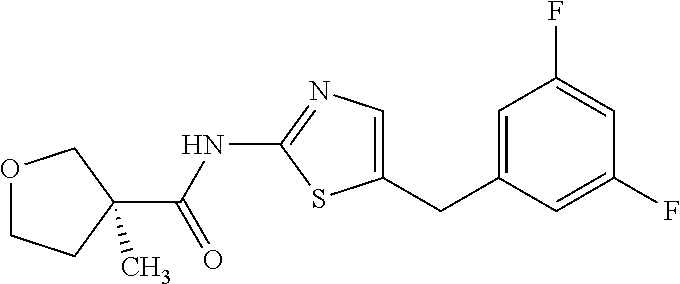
C1=C(CC2=CN=C(NC(=O)C3(C)COCC3)S2)C=C(F)C=C1F
